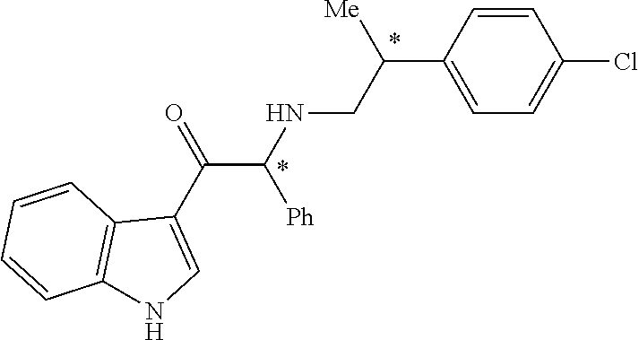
C1=CC(C(CNC(C(C2=CNC3=C2C=CC=C3)=O)[Ph])[Me])=CC=C1Cl
